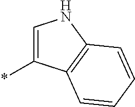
*C1=CNC2=C1C=CC=C2
